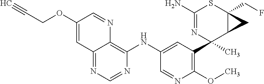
C12=NC=NC(NC3=CC(C4(C)C5C(CF)(SC(N)=N4)C5)=C(OC)N=C3)=C1N=CC(OCC#C)=C2
